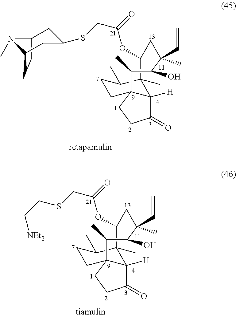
C12(C)C(OC(CSCC[NEt2])=O)CC(C=C)(C)C(O)C(C)C3(CCC(=O)C13[H])CCC2C.C12CCC(N1C)CC(SCC(OC1C3(C)C4([H])C(=O)CCC4(CCC3C)C(C)C(O)C(C=C)(C)C1)=O)C2
